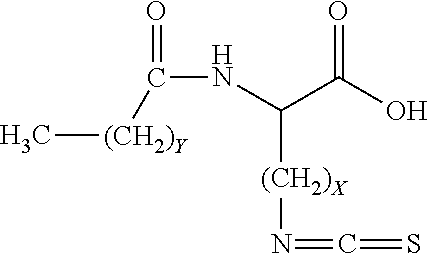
O=C(NC(C(O)=O)[(CH2)X]N=C=S)[(CH2)Y]C
